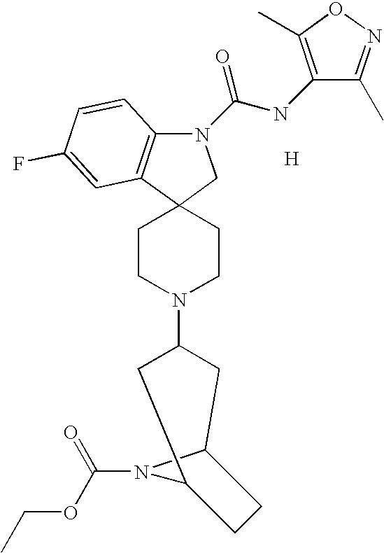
N1(C(=O)NC2=C(C)ON=C2C)C2=C(C3(C1)CCN(C1CC4N(C(OCC)=O)C(C1)CC4)CC3)C=C(F)C=C2.[H]
